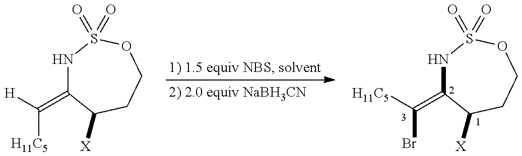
N1C(=C([H])[H11C5])C([X])CCOS1(=O)=O.N1C(=C([H11C5])Br)C([X])CCOS1(=O)=O
